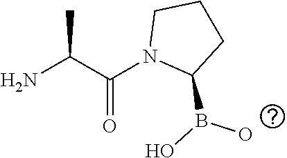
NC(C(N1C(B(O)O)CCC1)=O)C
